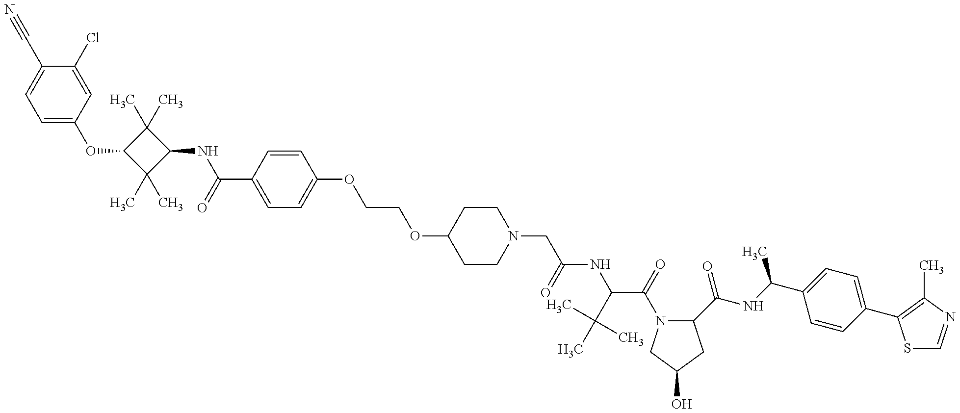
C1=C(OC2C(C)(C)C(NC(=O)C3=CC=C(OCCOC4CCN(CC(=O)NC(C(C)(C)C)C(=O)N5C(C(=O)NC(C)C6=CC=C(C7=C(C)N=CS7)C=C6)CC(O)C5)CC4)C=C3)C2(C)C)C=C(Cl)C(C#N)=C1
